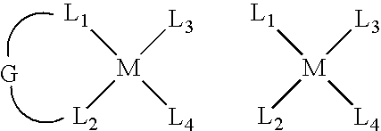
[L1][M]([L3])([L4])[L2].[G].[L1][M]([L3])([L4])[L2]
